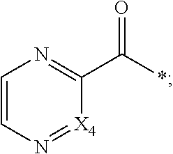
C1=CN=[X4]C(C(=O)*)=N1
